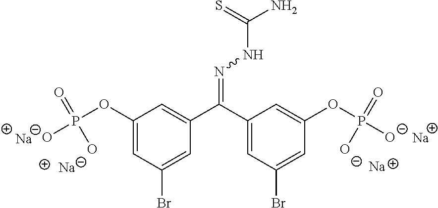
[Na].[Na].C1(OP([O-])(=O)[O-])=CC(Br)=CC(C(C2=CC(Br)=CC(OP([O-])(=O)[O-])=C2)=NNC(N)=S)=C1.[Na].[Na]
